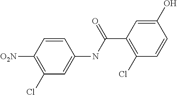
C1(Cl)=C([O2N])C=CC(NC(C2=C(Cl)C=CC(O)=C2)=O)=C1
